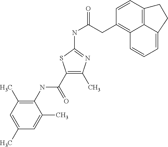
C1(NC(C2=C(C)N=C(NC(=O)CC3=C4C5=C(C=C3)CCC5=CC=C4)S2)=O)=C(C)C=C(C)C=C1C
